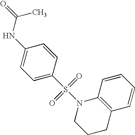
C1=C(S(N2CCCC3=C2C=CC=C3)(=O)=O)C=CC(NC(C)=O)=C1
